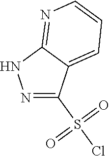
N1=C(S(Cl)(=O)=O)C2=CC=CN=C2N1
